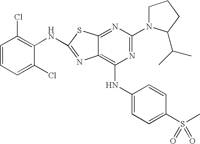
N1=C(N2CCCC2C(C)C)N=C2C(=C1NC1=CC=C(S(C)(=O)=O)C=C1)N=C(NC1=C(Cl)C=CC=C1Cl)S2
